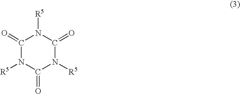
C1(=O)N([R5])C(=O)N([R5])C(=O)N1[R5]
